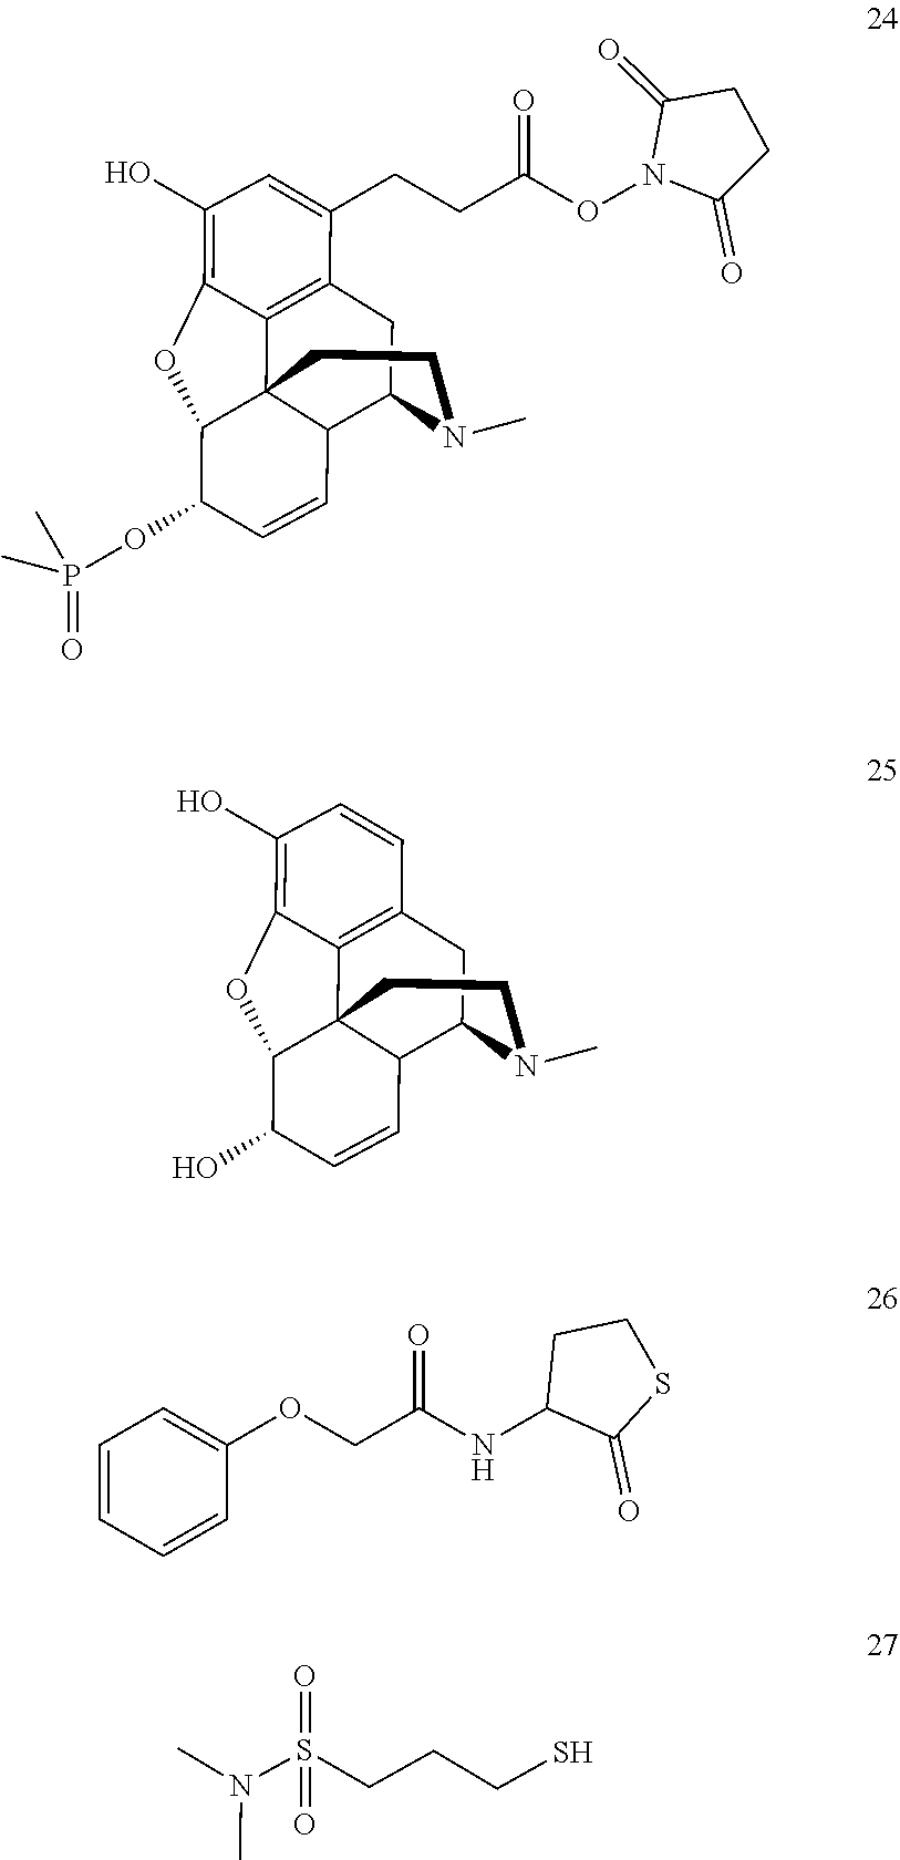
N1(C)C2CC3=C4C(=C(O)C=C3CCC(ON3C(=O)CCC3=O)=O)OC3C(OP(=O)(C)C)C=CC2C43CC1.N1(C)C2CC3=C4C(=C(O)C=C3)OC3C(O)C=CC2C43CC1.C(COC1=CC=CC=C1)(=O)NC1C(=O)SCC1.CN(C)S(=O)(CCCS)=O
